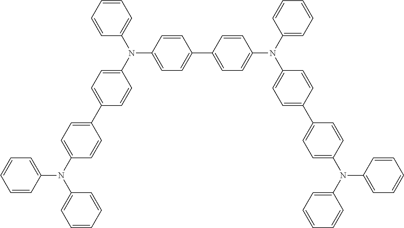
C1=CC(N(C2=CC=C(C3=CC=C(N(C4=CC=CC=C4)C4=CC=C(C5=CC=C(N(C6=CC=C(C7=CC=C(N(C8=CC=CC=C8)C8=CC=CC=C8)C=C7)C=C6)C6=CC=CC=C6)C=C5)C=C4)C=C3)C=C2)C2=CC=CC=C2)=CC=C1
